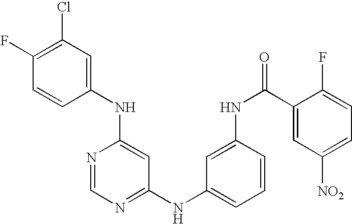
C1(NC2=CC(Cl)=C(F)C=C2)=CC(NC2=CC=CC(NC(C3=CC([NO2])=CC=C3F)=O)=C2)=NC=N1
